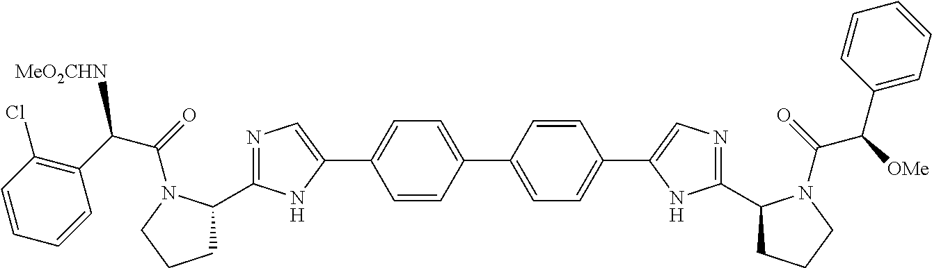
N1=C(C2CCCN2C(=O)C(C2=C(Cl)C=CC=C2)[MeO2CHN])NC(C2=CC=C(C3=CC=C(C4=CN=C(C5CCCN5C(=O)C([OMe])C5=CC=CC=C5)N4)C=C3)C=C2)=C1
